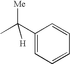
C1(C(C)([Me])[H])=CC=CC=C1
